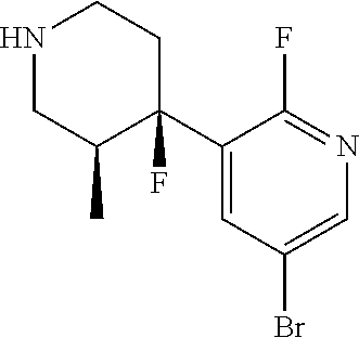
N1CC(C)C(F)(C2=CC(Br)=CN=C2F)CC1
